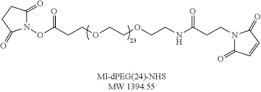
N1(OC(CCOCCOCCNC(CCN2C(=O)C=CC2=O)=O)=O)C(=O)CCC1=O
